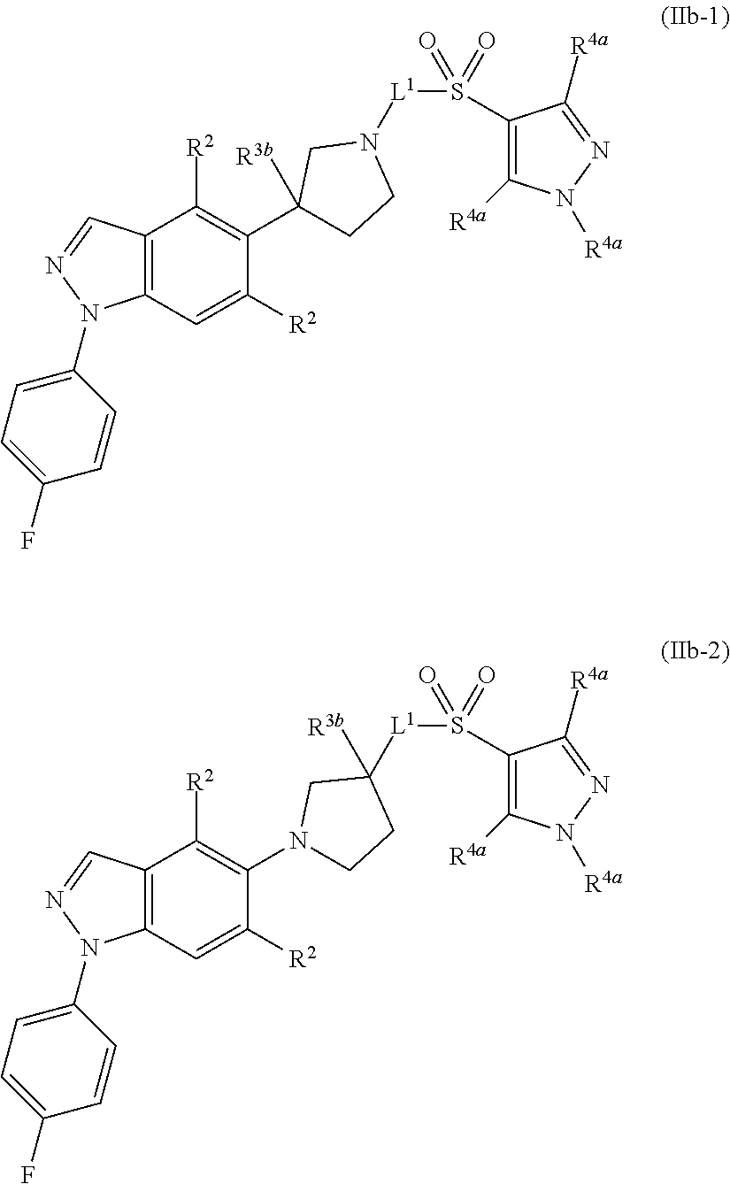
C12=C(C=C([R2])C(C3([R3b])CCN([L1]S(C4=C([R4a])N([R4a])N=C4[R4a])(=O)=O)C3)=C1[R2])N(C1=CC=C(F)C=C1)N=C2.C12=C(C=C([R2])C(N3CCC([L1]S(C4=C([R4a])N([R4a])N=C4[R4a])(=O)=O)([R3b])C3)=C1[R2])N(C1=CC=C(F)C=C1)N=C2
